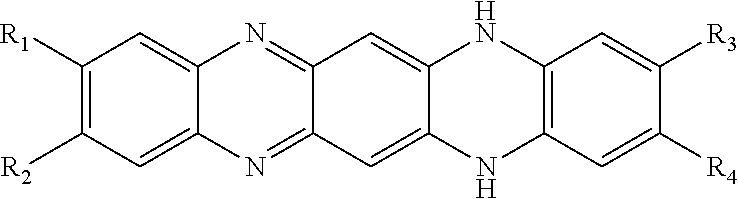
C1([R1])=C([R2])C=C2C(=C1)N=C1C(=N2)C=C2C(=C1)NC1=C(N2)C=C([R4])C([R3])=C1
